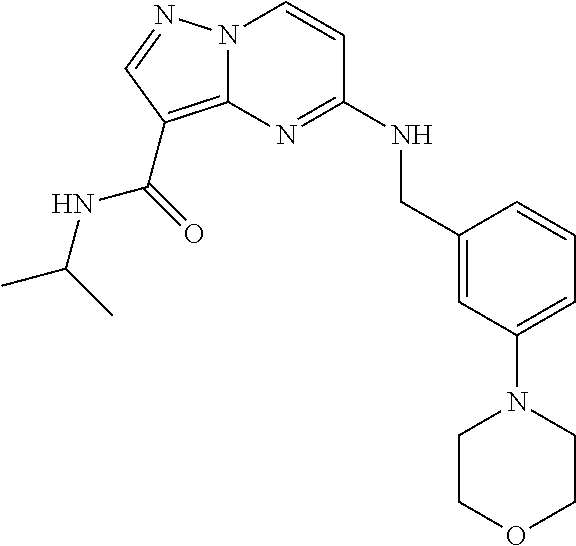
N12C(=C(C(=O)NC(C)C)C=N1)N=C(NCC1=CC(N3CCOCC3)=CC=C1)C=C2
